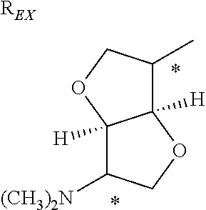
[REX].C12([H])C(C)COC1([H])C([(CH3)2N])CO2.*.*
